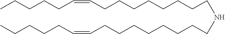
C(CCCCC)=CCCCCCCCCNCCCCCCCCC=CCCCCC
